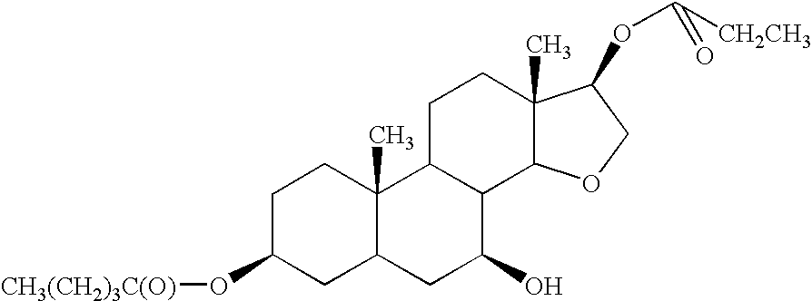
C1C(O[CH3(CH2)3C(O)])CC2C(C)(C1)C1C(C(O)C2)C2C(C)(CC1)C(OC([CH2CH3])=O)CO2
